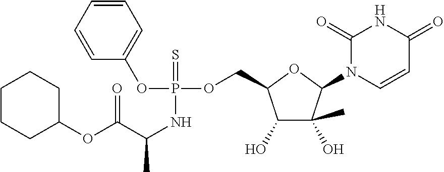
O(P(OC1=CC=CC=C1)(=S)NC(C(=O)OC1CCCCC1)C)CC1C(O)C(O)(C)C(N2C=CC(=O)NC2=O)O1
